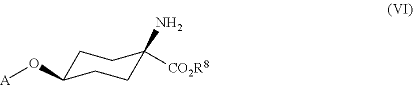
C1C(O[A])CCC([CO2R8])(N)C1
